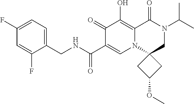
C1(F)=CC=C(CNC(C2=CN3C4(CN(C(C)C)C(=O)C3=C(O)C2=O)CC(OC)C4)=O)C(F)=C1
